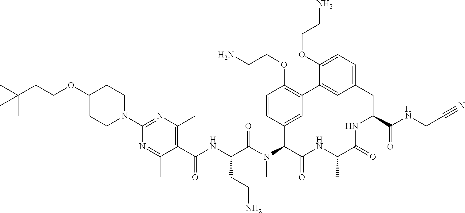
C1(OCCC(C)(C)C)CCN(C2=NC(C)=C(C(NC(C(N(C3C(=O)NC(C)C(=O)NC(C(NCC#N)=O)CC4=CC=C(OCCN)C(=C4)C4=C(OCCN)C=CC3=C4)C)=O)CCN)=O)C(C)=N2)CC1
